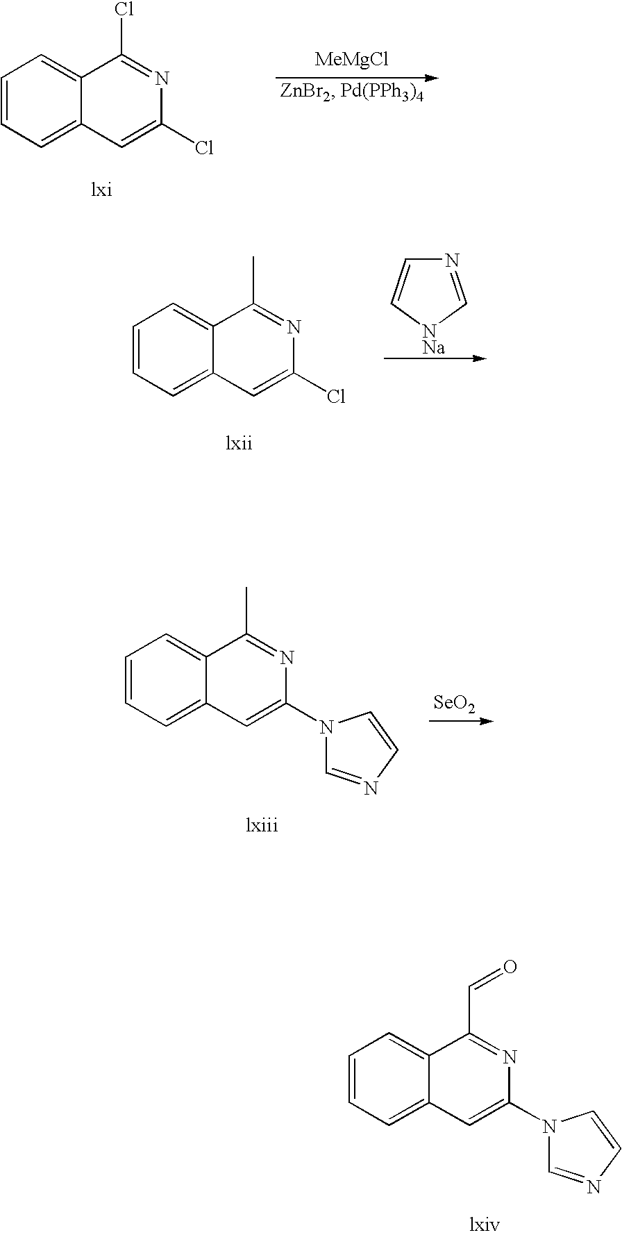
C1=CC=C2C(=C1)C(Cl)=NC(Cl)=C2.[MeMgCl].C1=CC=C2C(=C1)C(C)=NC(Cl)=C2.N1=C[NNa]C=C1.C1=CC=C2C(=C1)C(C)=NC(N1C=NC=C1)=C2.[SeO2].C1=CC=C2C(=C1)C(C=O)=NC(N1C=NC=C1)=C2
